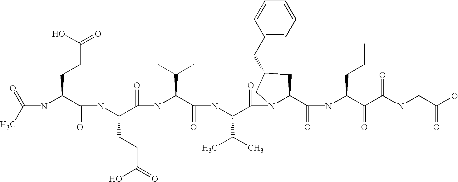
C(NC(C(NC(C(=O)NC(C(=O)NC(C(=O)N1C(C(=O)NC(C(=O)C(NCC(O)=O)=O)CCC)CC(CC2=CC=CC=C2)C1)C(C)C)C(C)C)CCC(=O)O)=O)CCC(=O)O)(C)=O
